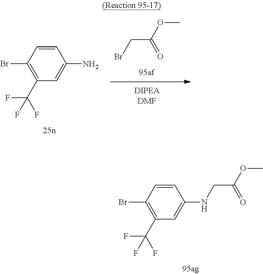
C1=CC(Br)=C(C(F)(F)F)C=C1NCC(OC)=O.BrCC(OC)=O.C1=CC(Br)=C(C(F)(F)F)C=C1N
